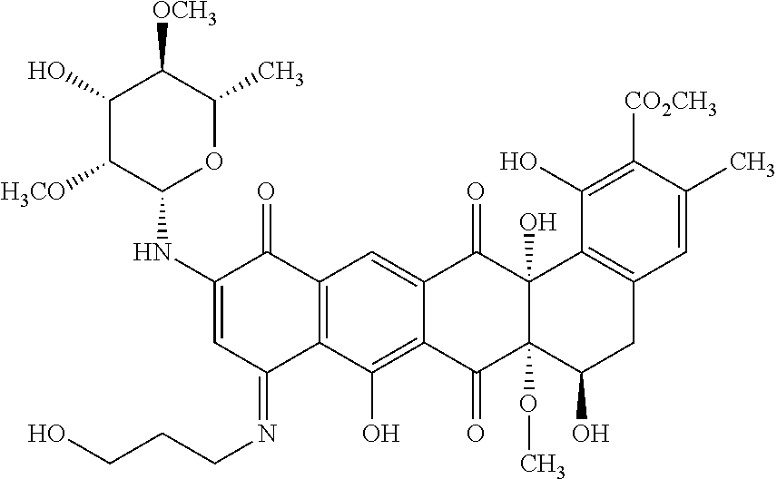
C1(NC2OC(C)C([OCH3])C(O)C2[H3CO])=CC(=NCCCO)C2=C(C1=O)C=C1C(=C2O)C(=O)C2(OC)C(O)(C1=O)C1=C(CC2O)C=C(C)C([CO2CH3])=C1O
